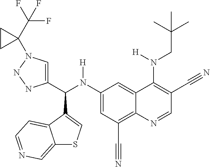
C1(N(C(C2=CN(C3(C(F)(F)F)CC3)NN2)C2=CSC3=CN=CC=C32)[H])=CC(C#N)=C2C(=C1)C(N([H])CC(C)(C)C)=C(C#N)C=N2
